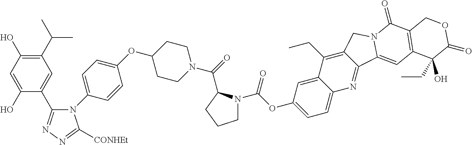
C1(C(C)C)=C(O)C=C(O)C(C2=NN=C([CONHEt])N2C2=CC=C(OC3CCN(C(=O)C4N(C(OC5=CC=C6C(=C5)C(CC)=C5C(=N6)C6=CC7=C(C(=O)N6C5)COC(=O)C7(O)CC)=O)CCC4)CC3)C=C2)=C1
